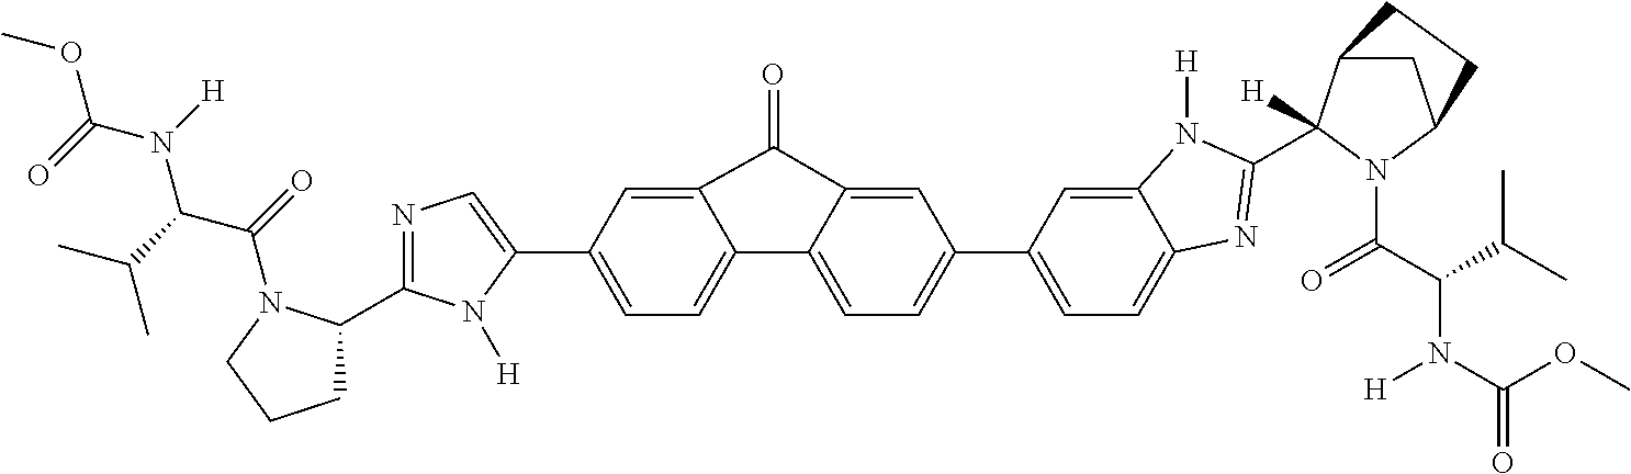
C1=C2C(=CC=C1C1=CN=C(C3CCCN3C(=O)C(C(C)C)N([H])C(=O)OC)N1[H])C1=CC=C(C3=CC=C4C(=C3)N([H])C(C3([H])C5CC(N3C(C(C(C)C)N(C(OC)=O)[H])=O)CC5)=N4)C=C1C2=O
